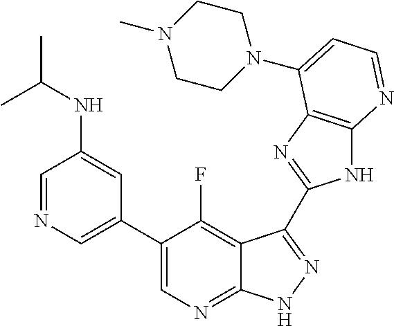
C1=NC=C(C2=CN=C3C(=C2F)C(C2=NC4=C(N2)N=CC=C4N2CCN(C)CC2)=NN3)C=C1NC(C)C
